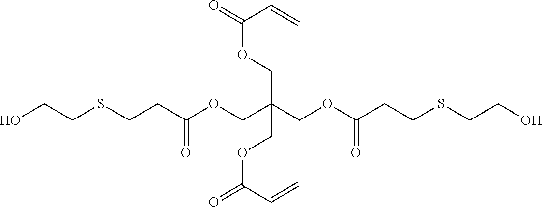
C(C(COC(CCSCCO)=O)(COC(=O)C=C)COC(=O)C=C)OC(CCSCCO)=O
